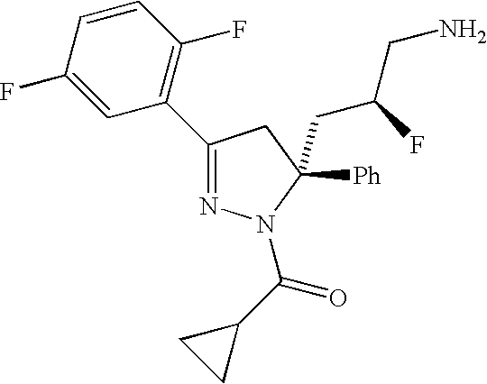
C1(C2=C(F)C=CC(F)=C2)=NN(C(C2CC2)=O)C([Ph])(CC(CN)F)C1
